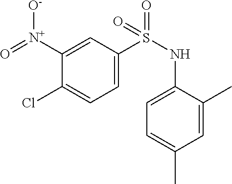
C1=C([N+](=O)[O-])C(Cl)=CC=C1S(NC1=CC=C(C)C=C1C)(=O)=O
